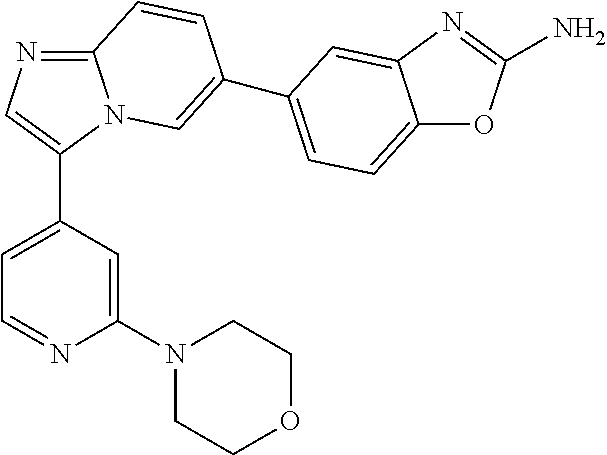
C12=NC=C(C3=CC=NC(N4CCOCC4)=C3)N1C=C(C1=CC=C3OC(N)=NC3=C1)C=C2
